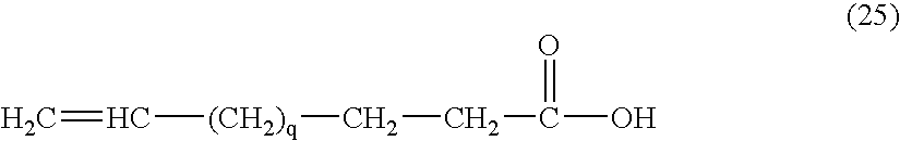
C=C[(CH2)q]CCC(=O)O
